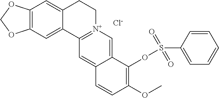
C12=C(C=C3C(=C1)CC[N+]1=C3C=C3C(=C1)C(OS(C1=CC=CC=C1)(=O)=O)=C(OC)C=C3)OCO2.[Cl-]
